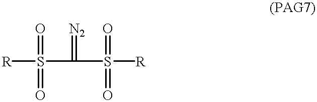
[R]S(C(S([R])(=O)=O)=[N2])(=O)=O
